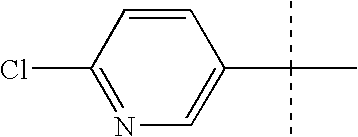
C1=CC(Cl)=NC=C1C(C)(C)C
